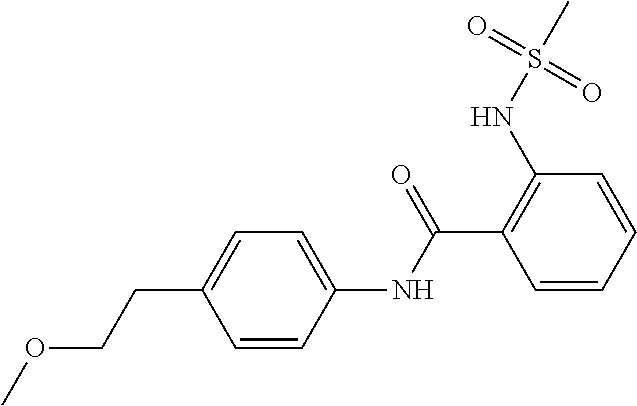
C1=CC=CC(C(=O)NC2=CC=C(CCOC)C=C2)=C1NS(=O)(C)=O
